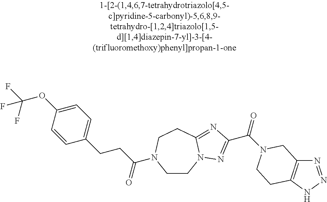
C(OC1=CC=C(CCC(=O)N2CCN3C(=NC(C(=O)N4CC5=C(NN=N5)CC4)=N3)CC2)C=C1)(F)(F)F
